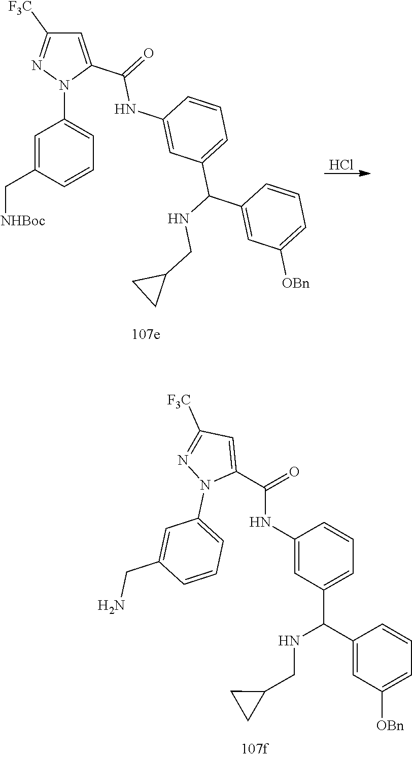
C1=CC=C([OBn])C=C1C(C1=CC=CC(NC(C2=CC([F3C])=NN2C2=CC=CC(CN)=C2)=O)=C1)NCC1CC1.C1=CC=C([OBn])C=C1C(C1=CC=CC(NC(C2=CC([F3C])=NN2C2=CC=CC(C[NHBoc])=C2)=O)=C1)NCC1CC1.Cl
